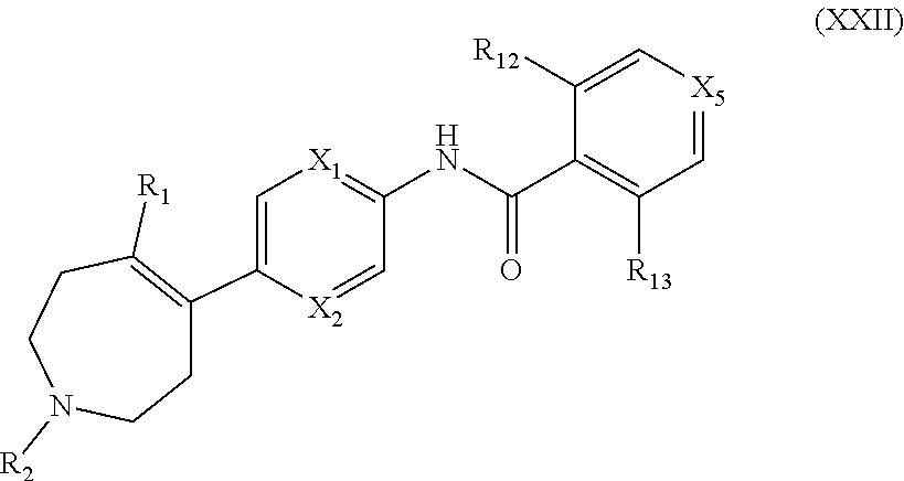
C1C(C2=C[X1]=C(NC(C3=C([R13])C=[X5]C=C3[R12])=O)C=[X2]2)=C([R1])CCN([R2])C1
